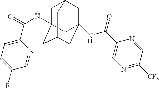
C1=C(C(=O)NC23CC4CC(NC(C5=CN=C([CF3])C=N5)=O)(CC(C2)C4)C3)N=CC(F)=C1
